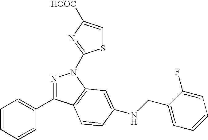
N1=C(C2=CC=CC=C2)C2=C(N1C1=NC([HOOC])=CS1)C=C(NCC1=CC=CC=C1F)C=C2
